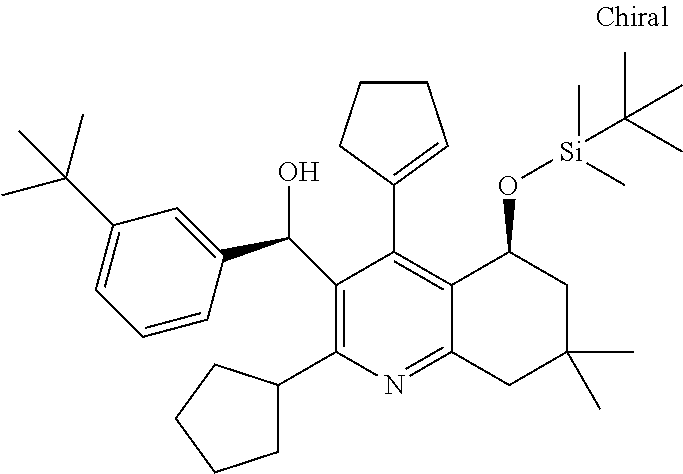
C1(C(C2=CC(C(C)(C)C)=CC=C2)O)=C(C2CCCC2)N=C2C(=C1C1=CCCC1)C(O[Si](C)(C)C(C)(C)C)CC(C)(C)C2
